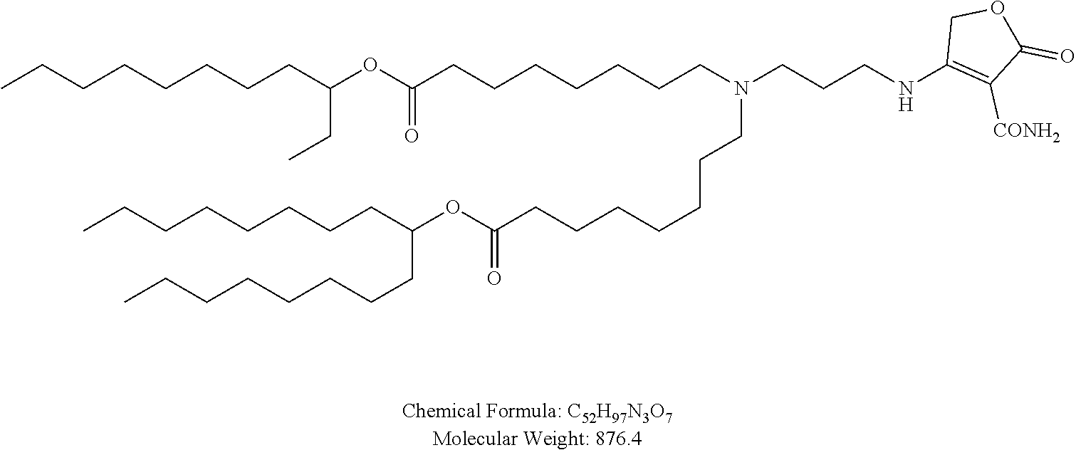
CCCCCCCCC(OC(CCCCCCCN(CCCNC1=C([CONH2])C(=O)OC1)CCCCCCCC(OC(CCCCCCCC)CCCCCCCC)=O)=O)CC
